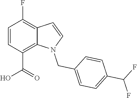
C1=CC(C(=O)O)=C2C(=C1F)C=CN2CC1=CC=C(C(F)F)C=C1
